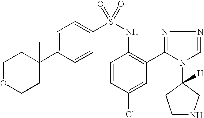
C1=C(C2(C)CCOCC2)C=CC(S(NC2=C(C3=NN=CN3C3([H])CCNC3)C=C(Cl)C=C2)(=O)=O)=C1
